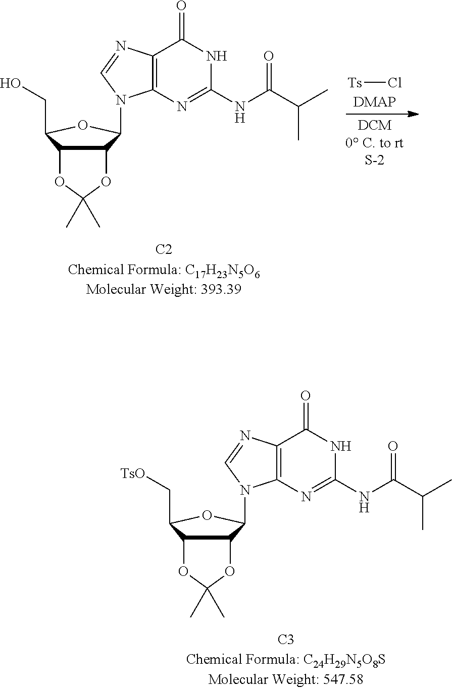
[Ts]Cl.C12=C(N=C(NC(C(C)C)=O)NC1=O)N(C1C3OC(C)(C)OC3C(CO)O1)C=N2.C12=C(N=C(NC(C(C)C)=O)NC1=O)N(C1C3OC(C)(C)OC3C(C[TsO])O1)C=N2
